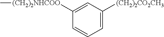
C1([(CH2)2NHCOO]C)=CC([(CH2)2CO2CH3])=CC=C1
